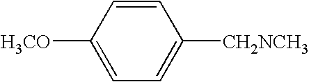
C1([H3CO])=CC=C([CH2NCH3])C=C1
